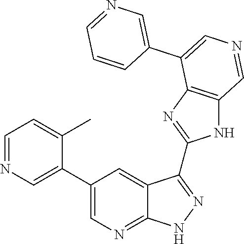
C1=NC=C(C2=CN=C3C(=C2)C(C2=NC4=C(N2)C=NC=C4C2=CN=CC=C2)=NN3)C(C)=C1
